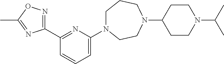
C1(C2=NOC(C)=N2)=NC(N2CCCN(C3CCN(C(C)C)CC3)CC2)=CC=C1
